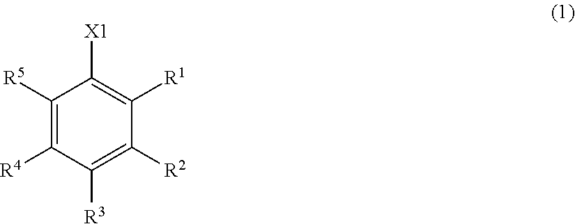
C1([R5])=C([R4])C([R3])=C([R2])C([R1])=C1[X1]
